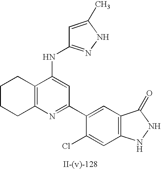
C1=C(C)NN=C1NC1=CC(C2=CC3=C(C=C2Cl)NNC3=O)=NC2=C1CCCC2
